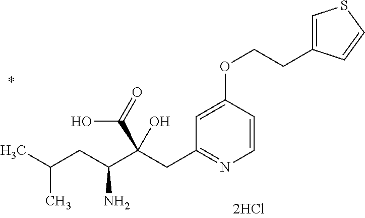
C1=CC(OCCC2=CSC=C2)=CC(CC(C(CC(C)C)N)(C(=O)O)O)=N1
